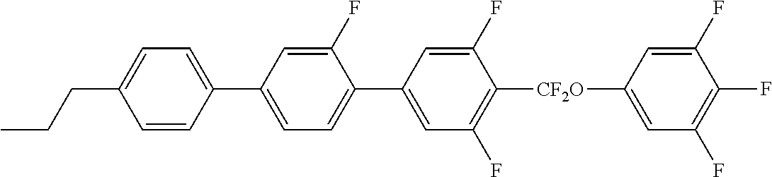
C1=C(C2=CC=C(CCC)C=C2)C=C(F)C(C2=CC(F)=C([CF2O]C3=CC(F)=C(F)C(F)=C3)C(F)=C2)=C1
